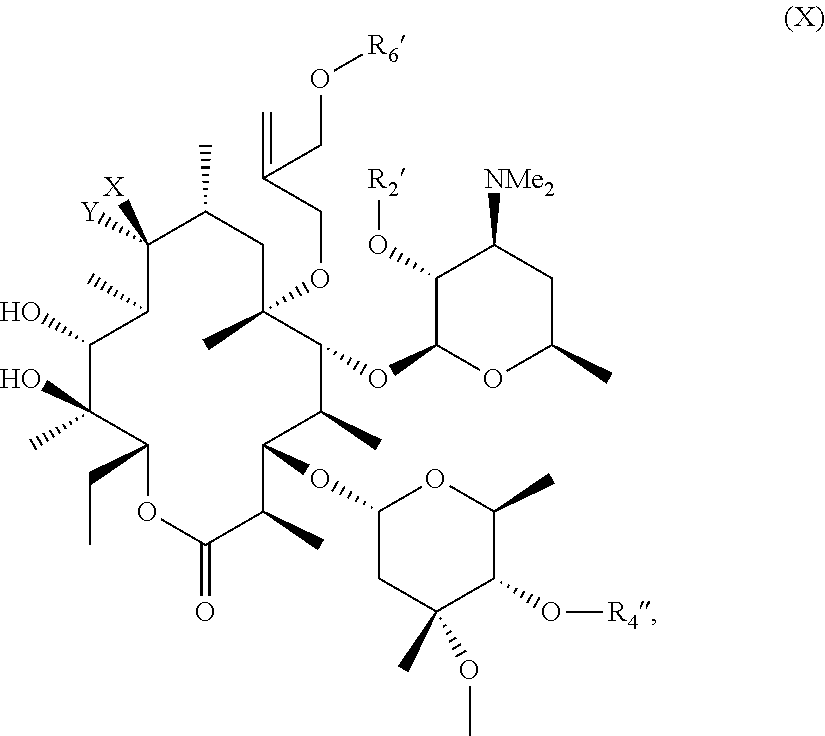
C1(O[R2])C(OC2C(C)C(OC3CC(C)(OC)C(O[R4])C(C)O3)C(C)C(=O)OC(CC)C(O)(C)C(O)C(C)C([Y])([X])C(C)CC2(C)OCC(=C)CO[R6])OC(C)CC1[NMe2]
